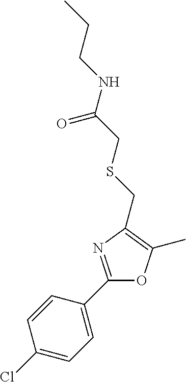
C1=CC(C2=NC(CSCC(NCCC)=O)=C(C)O2)=CC=C1Cl
